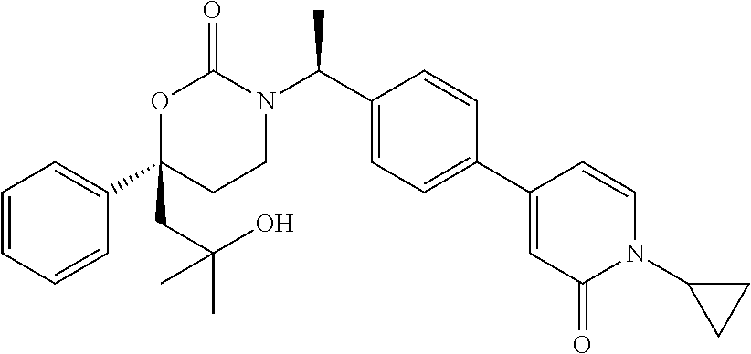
C1=CC=CC(C2(CC(O)(C)C)CCN(C(C3=CC=C(C4=CC(=O)N(C5CC5)C=C4)C=C3)C)C(=O)O2)=C1
